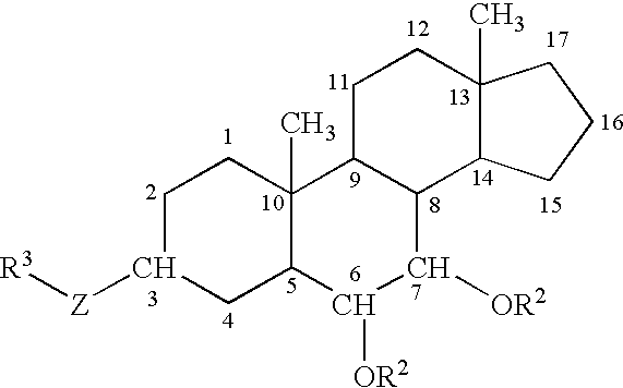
C1C([Z][R3])CC2C(C)(C1)C1C(C([OR2])C2[OR2])C2C(C)(CC1)CCC2
